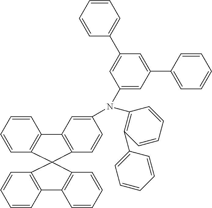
C1=CC2=C(C=C1)C1(C3=C2C=CC=C3)C2=C(C=CC=C2)C2=C1C=CC(N(C1=CC(C3=CC=CC=C3)=CC(C3=CC=CC=C3)=C1)C1=C(C3=CC=CC=C3)C=CC=C1)=C2
